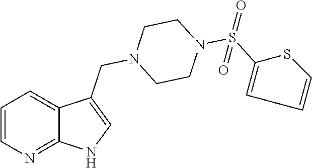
C1=CN=C2C(=C1)C(CN1CCN(S(=O)(=O)C3=CC=CS3)CC1)=CN2
